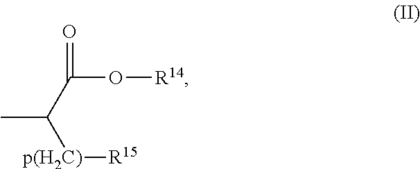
[p(H2C)]([R15])C(C(O[R14])=O)C
